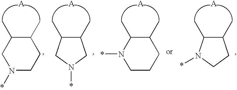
C1(C)C(C)CN(*)CC1.C1(C)C(C)CN(*)C1.C1(C)C(C)N(*)CCC1.C1(C)C(C)N(*)CC1
